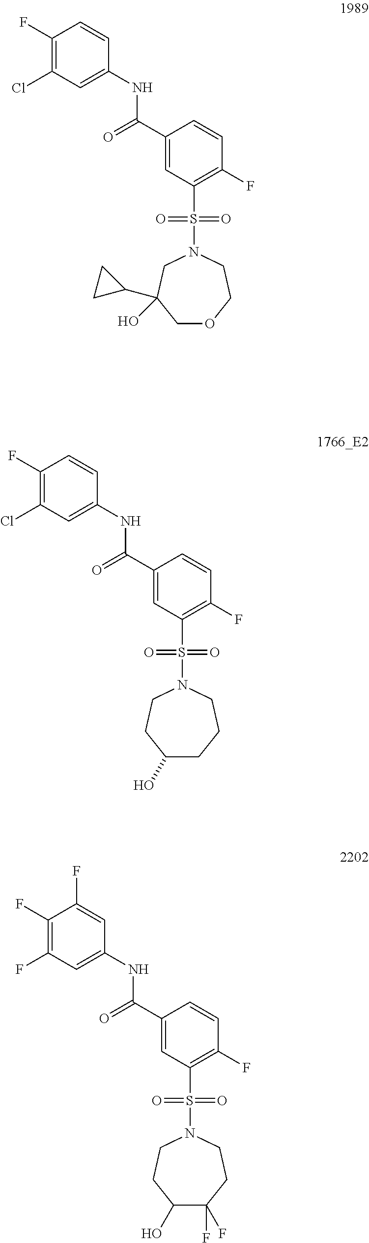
C1(F)=C(Cl)C=C(NC(C2=CC(S(N3CCC(O)CCC3)(=O)=O)=C(F)C=C2)=O)C=C1.C1(F)=C(Cl)C=C(NC(C2=CC(S(N3CC(C4CC4)(O)COCC3)(=O)=O)=C(F)C=C2)=O)C=C1.C1(F)=C(F)C=C(NC(C2=CC(S(N3CCC(O)C(F)(F)CC3)(=O)=O)=C(F)C=C2)=O)C=C1F
